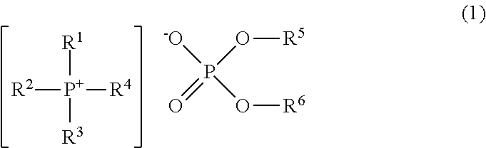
[R1][P+]([R3])([R2])[R4].[-O]P(O[R6])(O[R5])=O
